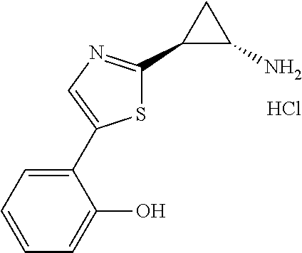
C1(C2=CN=C(C3C(N)C3)S2)=CC=CC=C1O.Cl
